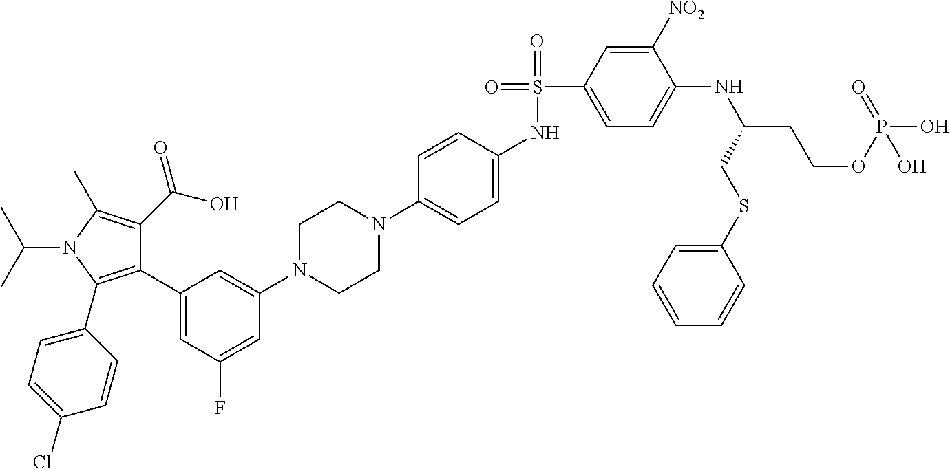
C1(C2=CC(F)=CC(N3CCN(C4=CC=C(NS(=O)(C5=CC=C(NC(CCOP(O)(=O)O)CSC6=CC=CC=C6)C([NO2])=C5)=O)C=C4)CC3)=C2)=C(C2=CC=C(Cl)C=C2)N(C(C)C)C(C)=C1C(O)=O
